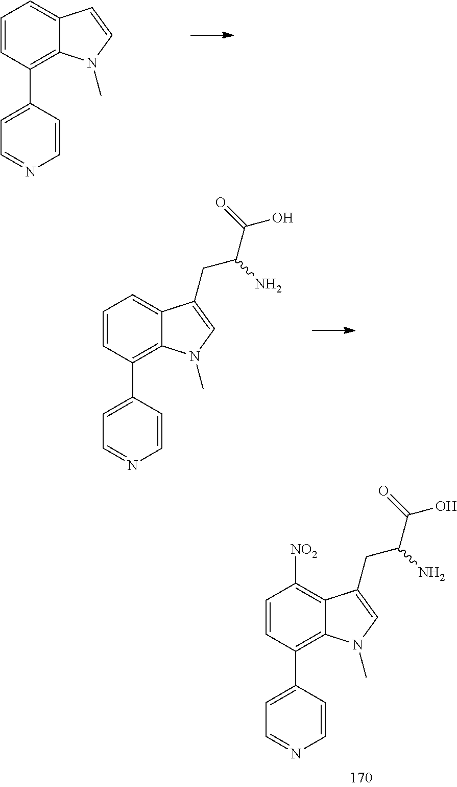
C1=CC(C2=CC=NC=C2)=C2C(=C1)C=CN2C.C1=CC(C2=CC=NC=C2)=C2C(=C1)C(CC(C(=O)O)N)=CN2C.C1=CC(C2=CC=NC=C2)=C2C(=C1[NO2])C(CC(C(=O)O)N)=CN2C
